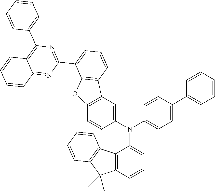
C12=C(C=CC=C1N(C1=CC=C(C3=CC=CC=C3)C=C1)C1=CC3=C(C=C1)OC1=C3C=CC=C1C1=NC(C3=CC=CC=C3)=C3C(=N1)C=CC=C3)C(C)(C)C1=C2C=CC=C1
